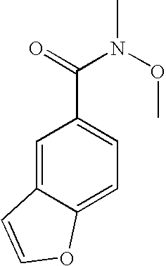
C1=C2C(=CC=C1C(=O)N(OC)C)OC=C2
